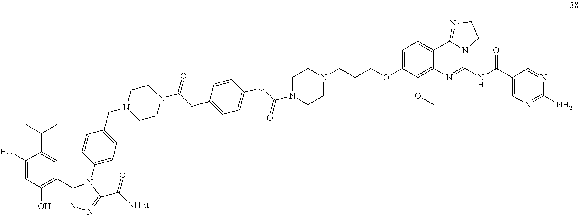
C1(O)=CC(O)=C(C2=NN=C(C([NHEt])=O)N2C2=CC=C(CN3CCN(C(CC4=CC=C(OC(N5CCN(CCCOC6=CC=C7C(=C6OC)N=C(NC(=O)C6=CN=C(N)N=C6)N6C7=NCC6)CC5)=O)C=C4)=O)CC3)C=C2)C=C1C(C)C
